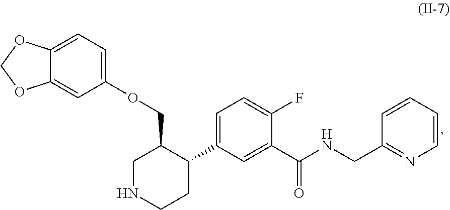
C1NCCC(C2=CC=C(F)C(C(NCC3=NC=CC=C3)=O)=C2)C1COC1=CC=C2C(=C1)OCO2
